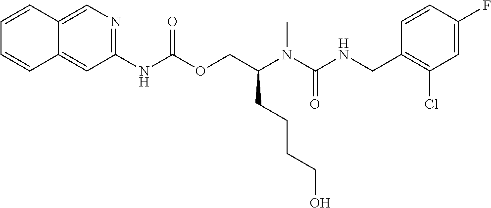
C1=CC(CNC(N(C(COC(NC2=NC=C3C(=C2)C=CC=C3)=O)CCCCO)C)=O)=C(Cl)C=C1F
